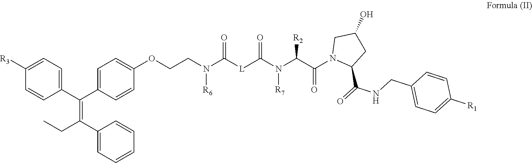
C1([R3])=CC=C(C(C2=CC=C(OCCN(C([L]C(=O)N([R7])C(C(N3C(C(=O)NCC4=CC=C([R1])C=C4)CC(O)C3)=O)[R2])=O)[R6])C=C2)=C(C2=CC=CC=C2)CC)C=C1
